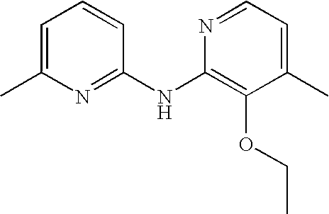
N1=C(NC2=C(OCC)C(C)=CC=N2)C=CC=C1C
